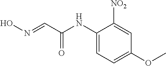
ON=CC(NC1=CC=C(OC)C=C1[NO2])=O
